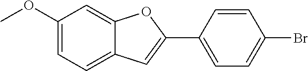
C1(OC)=CC=C2C(=C1)OC(C1=CC=C(Br)C=C1)=C2
